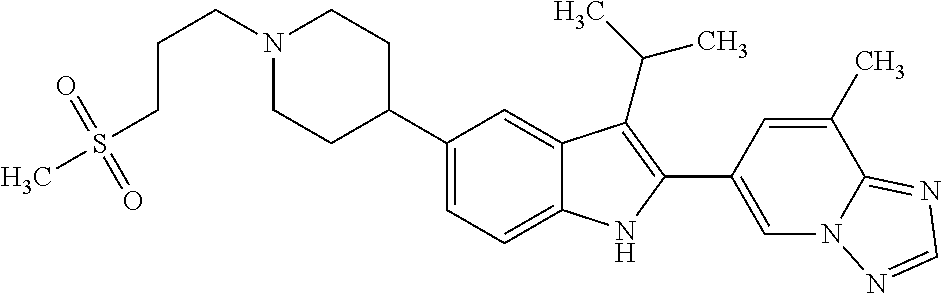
N1(CCCS(C)(=O)=O)CCC(C2=CC=C3C(=C2)C(C(C)C)=C(C2=CN4C(=NC=N4)C(C)=C2)N3)CC1
